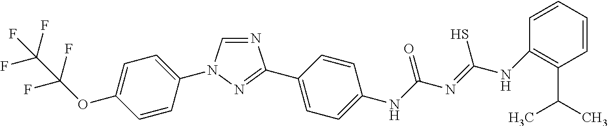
N1=CN(C2=CC=C(OC(F)(F)C(F)(F)F)C=C2)N=C1C1=CC=C([N H]C(N=C([N H]C2=C(C(C)C)C=CC=C2)S)=O)C=C1
